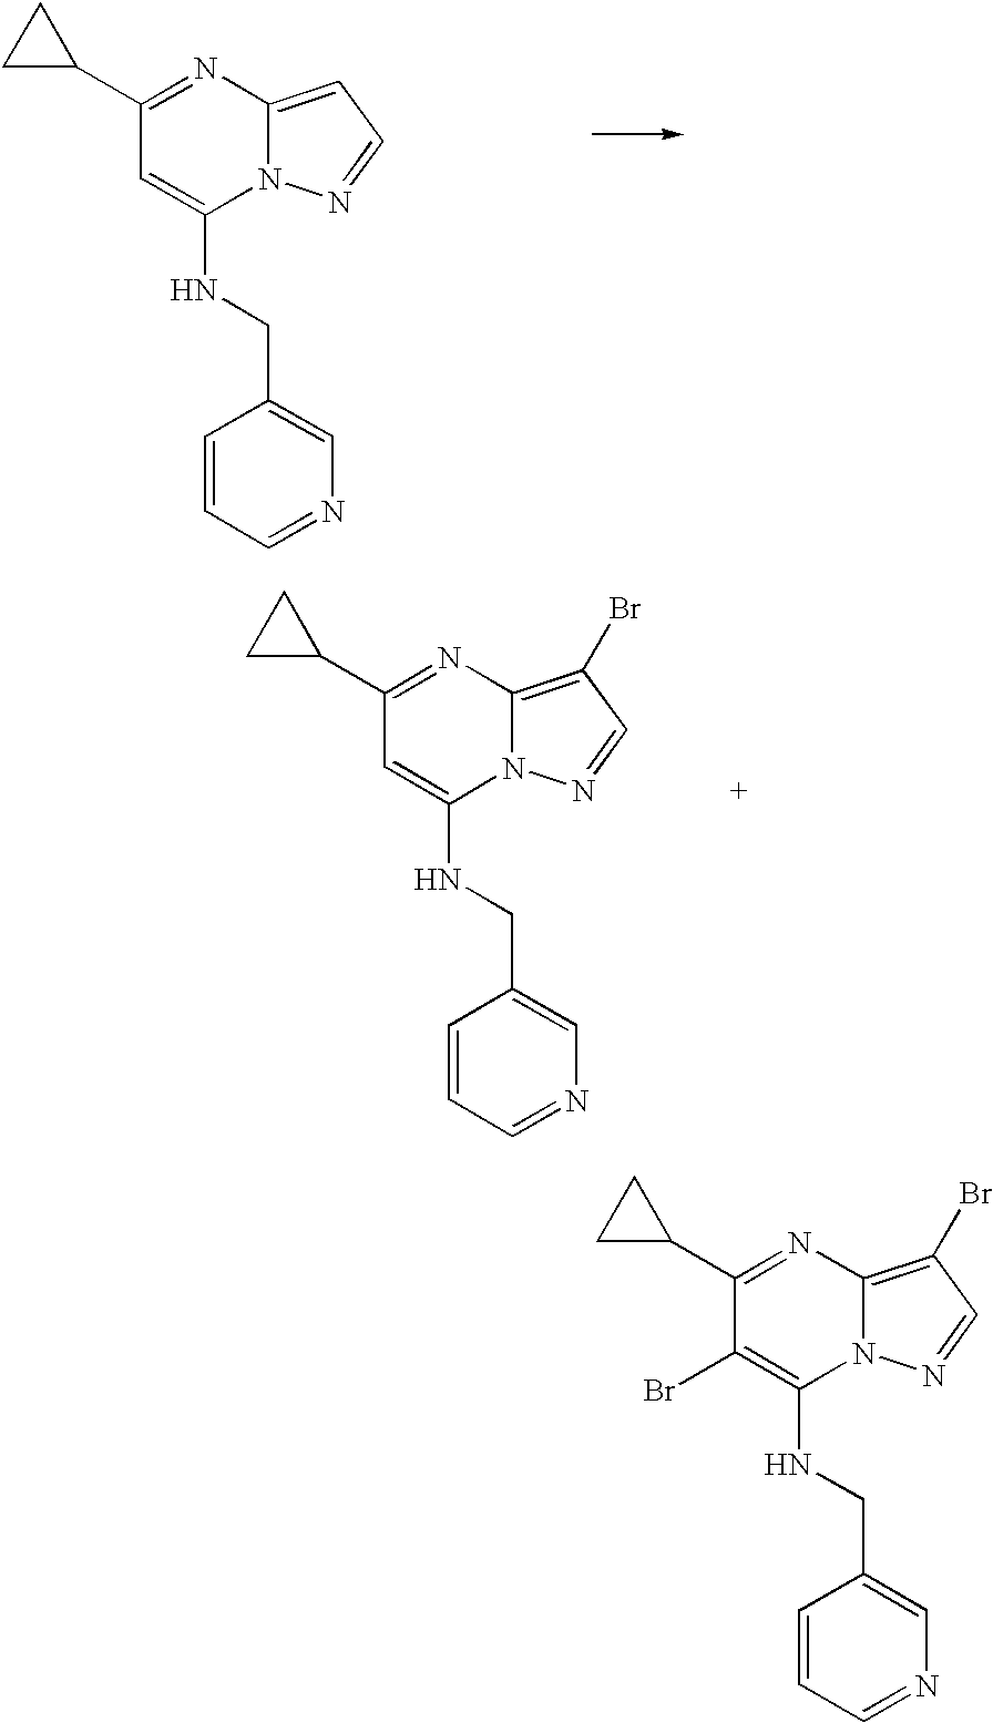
C1(C2CC2)=NC2=CC=NN2C(NCC2=CN=CC=C2)=C1.C1(C2CC2)=NC2=C(Br)C=NN2C(NCC2=CN=CC=C2)=C1.C1(C2CC2)=NC2=C(Br)C=NN2C(NCC2=CN=CC=C2)=C1Br
